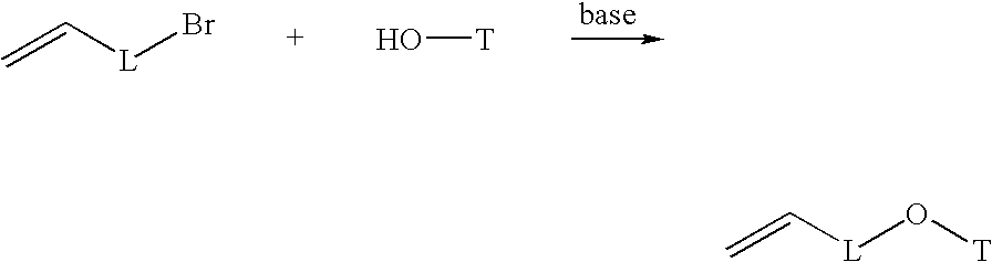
C=C[L]Br.O[T].C=C[L]O[T]
